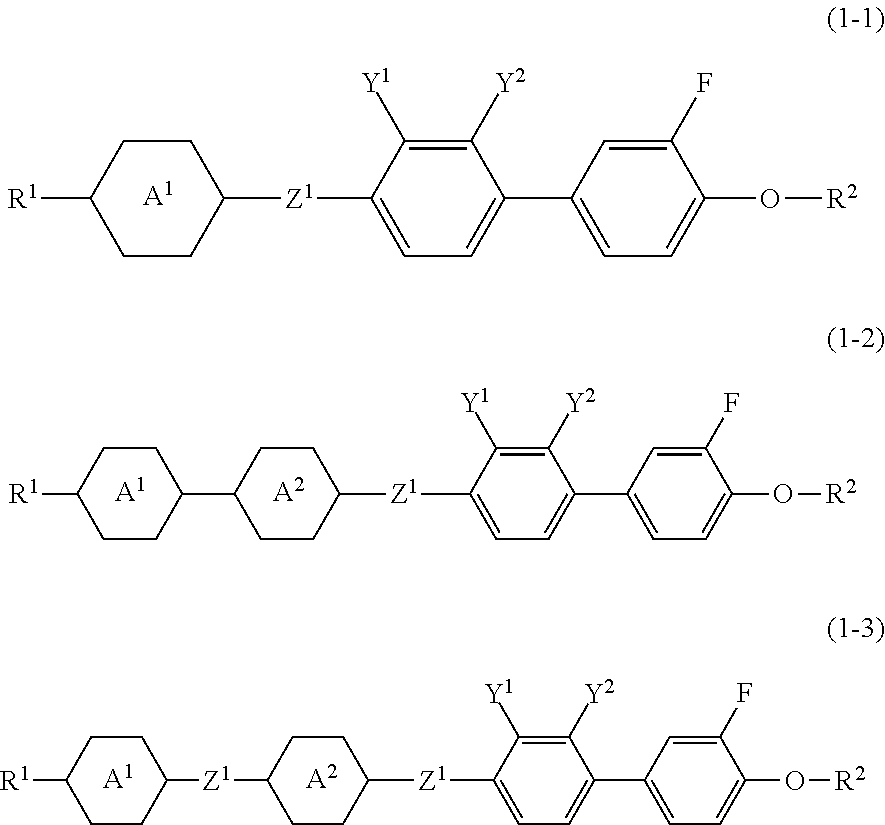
C1CC([R1])CCC1[Z1]C1=CC=C(C2=CC=C(O[R2])C(F)=C2)C([Y2])=C1[Y1].[A1].[A2].C1CC(C2CCC([R1])CC2)CCC1[Z1]C1=CC=C(C2=CC=C(O[R2])C(F)=C2)C([Y2])=C1[Y1].[A1].[A2].C1CC([Z1]C2CCC([R1])CC2)CCC1[Z1]C1=CC=C(C2=CC=C(O[R2])C(F)=C2)C([Y2])=C1[Y1].[A1]
